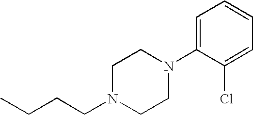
CCCCN1CCN(C2=CC=CC=C2Cl)CC1
